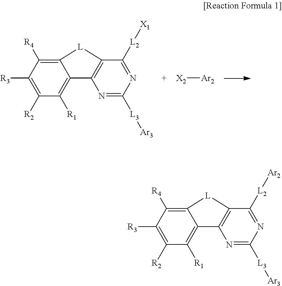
C1([R2])=C([R3])C([R4])=C2C(=C1[R1])C1=C(C([L2][X1])=NC([L3][Ar3])=N1)[L]2.[X2][Ar2].C1([R2])=C([R3])C([R4])=C2C(=C1[R1])C1=C(C([L2][Ar2])=NC([L3][Ar3])=N1)[L]2
